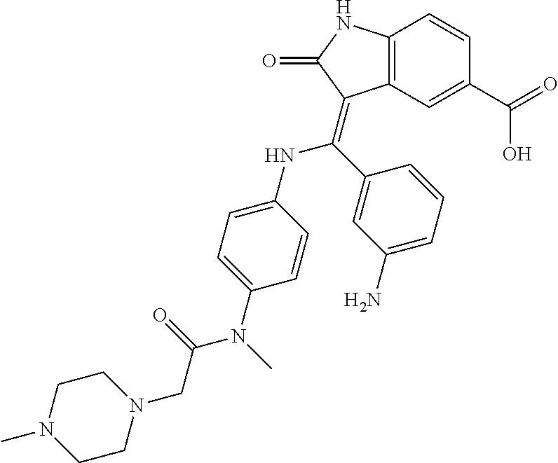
C12=C(NC(=O)C1=C(C1=CC(N)=CC=C1)NC1=CC=C(N(C(CN3CCN(C)CC3)=O)C)C=C1)C=CC(C(=O)O)=C2
